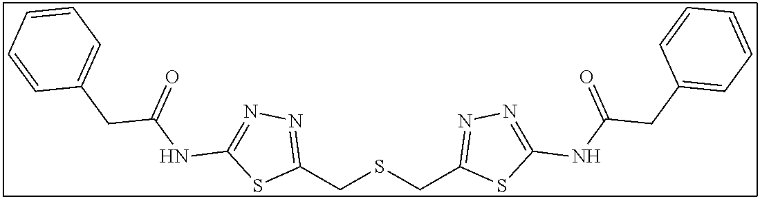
C1(CSCC2=NN=C(NC(CC3=CC=CC=C3)=O)S2)=NN=C(NC(CC2=CC=CC=C2)=O)S1
